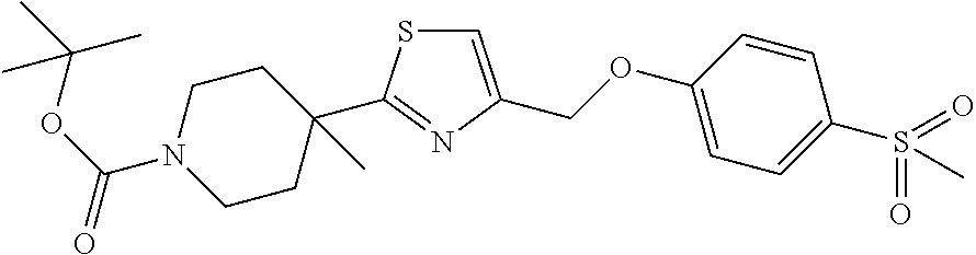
C1=C(COC2=CC=C(S(C)(=O)=O)C=C2)N=C(C2(C)CCN(C(OC(C)(C)C)=O)CC2)S1
